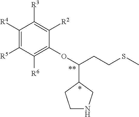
C1([R4])=C([R5])C([R6])=C(OC(CCSC)C2CNCC2)C([R2])=C1[R3]
